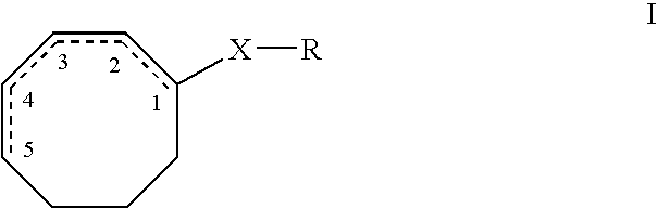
c1cCCCc([X][R])cc1
